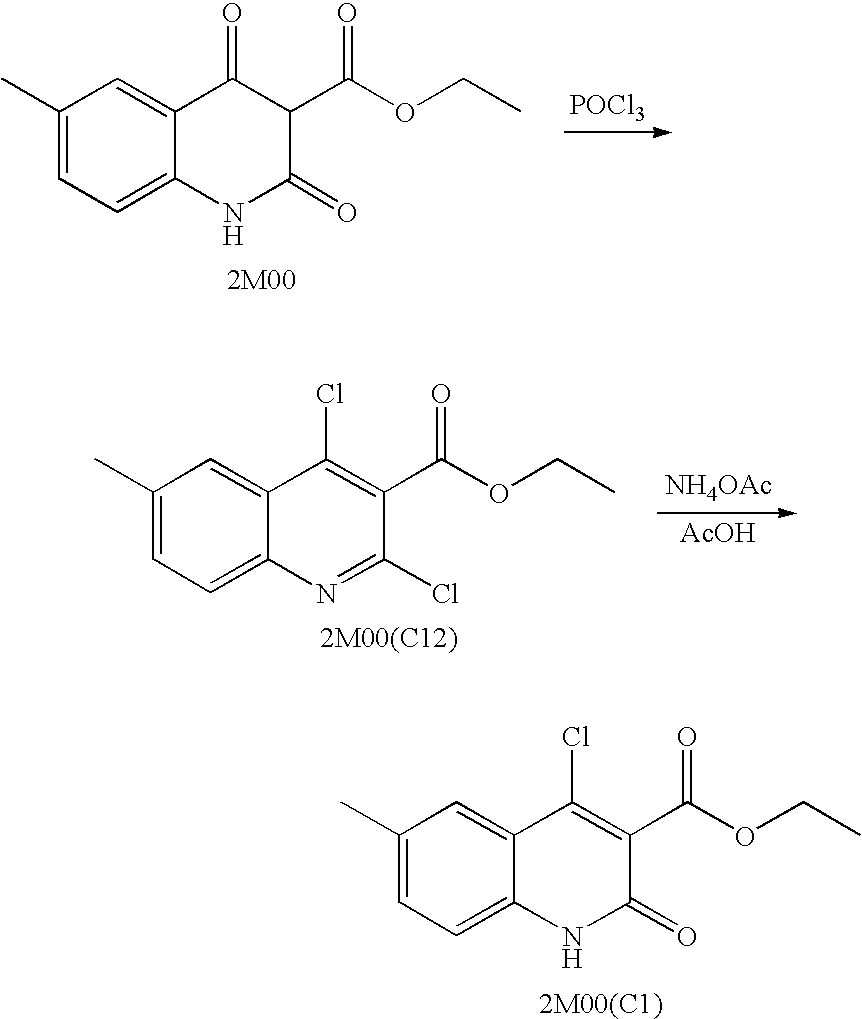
C1(C)=CC=C2C(=C1)C(Cl)=C(C(OCC)=O)C(=O)N2.C1(C)=CC=C2C(=C1)C(=O)C(C(OCC)=O)C(=O)N2.[POCl3].[NH4OAc].[AcOH].C1(C)=CC=C2C(=C1)C(Cl)=C(C(OCC)=O)C(Cl)=N2
